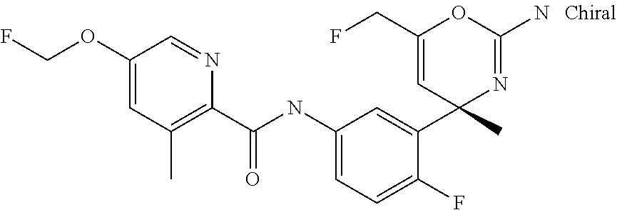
C1(C(NC2=CC=C(F)C(C3(C)N=C(N)OC(CF)=C3)=C2)=O)=C(C)C=C(OCF)C=N1
